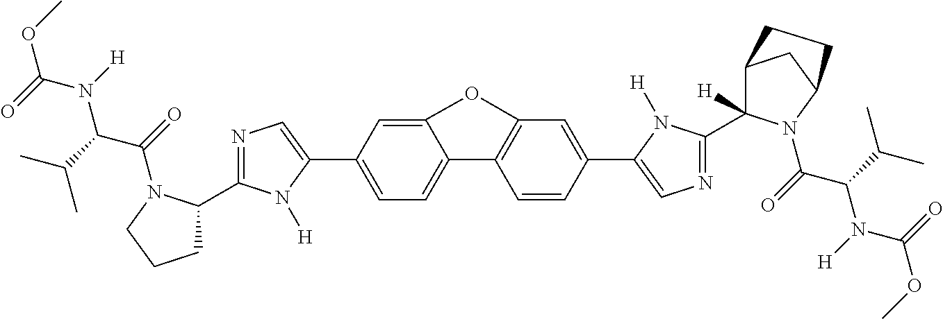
C1=C(C2=CN=C(C3CCCN3C(=O)C(C(C)C)N(C(OC)=O)[H])N2[H])C=C2C(=C1)C1=C(C=C(C3=CN=C(C4([H])C5CC(N4C(=O)C(C(C)C)N(C(OC)=O)[H])CC5)N3[H])C=C1)O2
